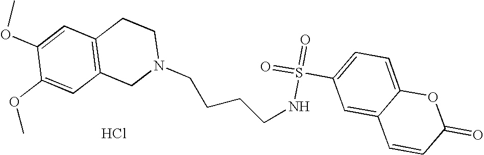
C1=C(S(=O)(=O)NCCCCN2CCC3=C(C2)C=C(OC)C(OC)=C3)C=C2C(=C1)OC(=O)C=C2.Cl
